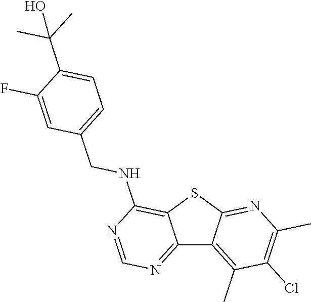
C12=NC=NC(NCC3=CC=C(C(C)(C)O)C(F)=C3)=C1SC1=NC(C)=C(Cl)C(C)=C21
